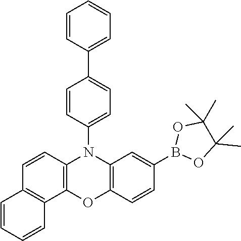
C12=C(C=CC3=C1OC1=C(N3C3=CC=C(C4=CC=CC=C4)C=C3)C=C(B3OC(C)(C)C(C)(C)O3)C=C1)C=CC=C2
